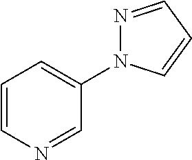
C1=CN=CC(N2N=CC=C2)=C1
